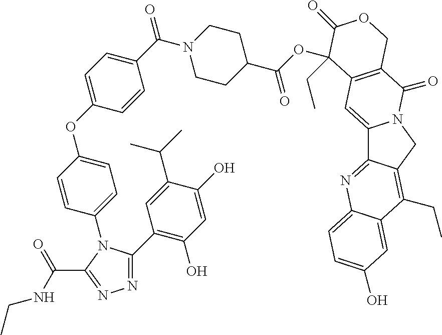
C12=CC=C(O)C=C1C(CC)=C1C(=N2)C2=CC3=C(C(=O)N2C1)COC(=O)C3(OC(C1CCN(C(C2=CC=C(OC3=CC=C(N4C(C5=C(O)C=C(O)C(C(C)C)=C5)=NN=C4C(=O)NCC)C=C3)C=C2)=O)CC1)=O)CC
